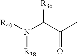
[R36]C(C(C)=O)N([R40])[R38]
